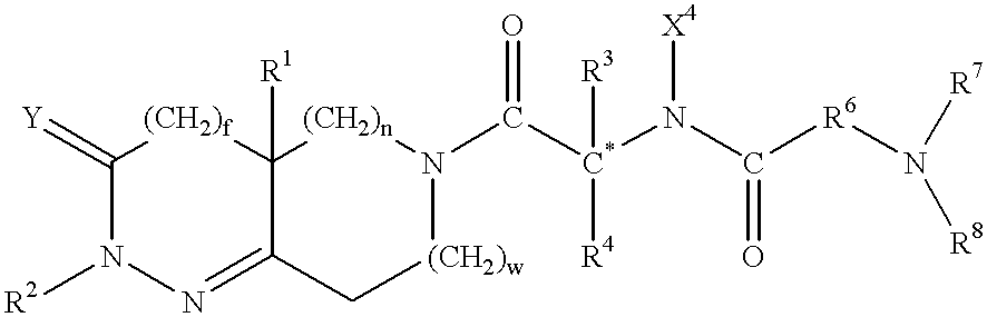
C1(=[Y])N([R2])N=C2C([R1])([(CH2)f]1)[(CH2)n]N(C([C*](N(C([R6]N([R8])[R7])=O)[X4])([R3])[R4])=O)[(CH2)w]C2
